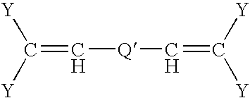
C(=C[Q]C=C([Y])[Y])([Y])[Y]
